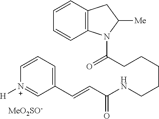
C(CCCCCNC(C=CC1=CC=C[N+]([H])=C1)=O)(N1C2=C(CC1[Me])C=CC=C2)=O.[MeO2SO-]
